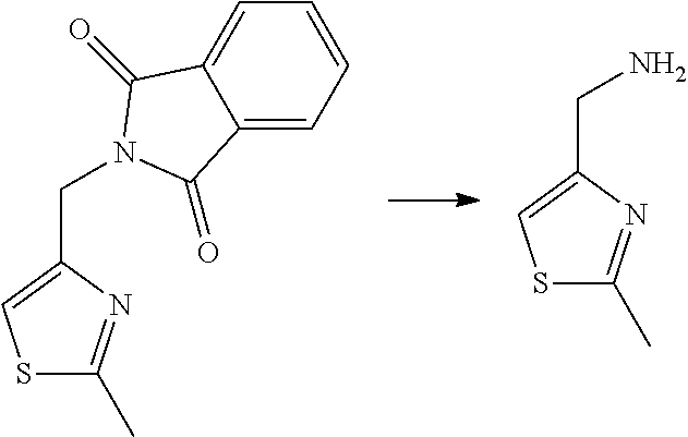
C12=CC=CC=C1C(=O)N(CC1=CSC(C)=N1)C2=O.C(C1=CSC(C)=N1)N
